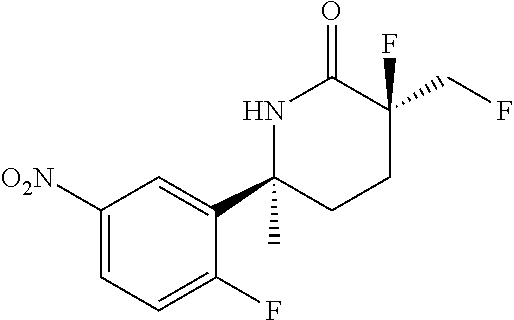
C1([O2N])=CC=C(F)C(C2(C)CCC(CF)(F)C(=O)N2)=C1
